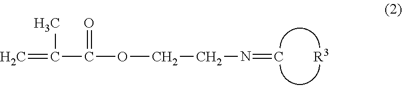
C=C(C)C(=O)OCCN=C.[R3]
